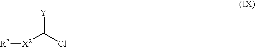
[R7][X2]C(Cl)=[Y]
